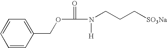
C1=CC(COC(=O)N(CCC[SO3Na])[H])=CC=C1
